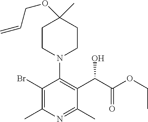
C1(Br)=C(C)N=C(C)C(C(C(OCC)=O)O)=C1N1CCC(C)(OCC=C)CC1
